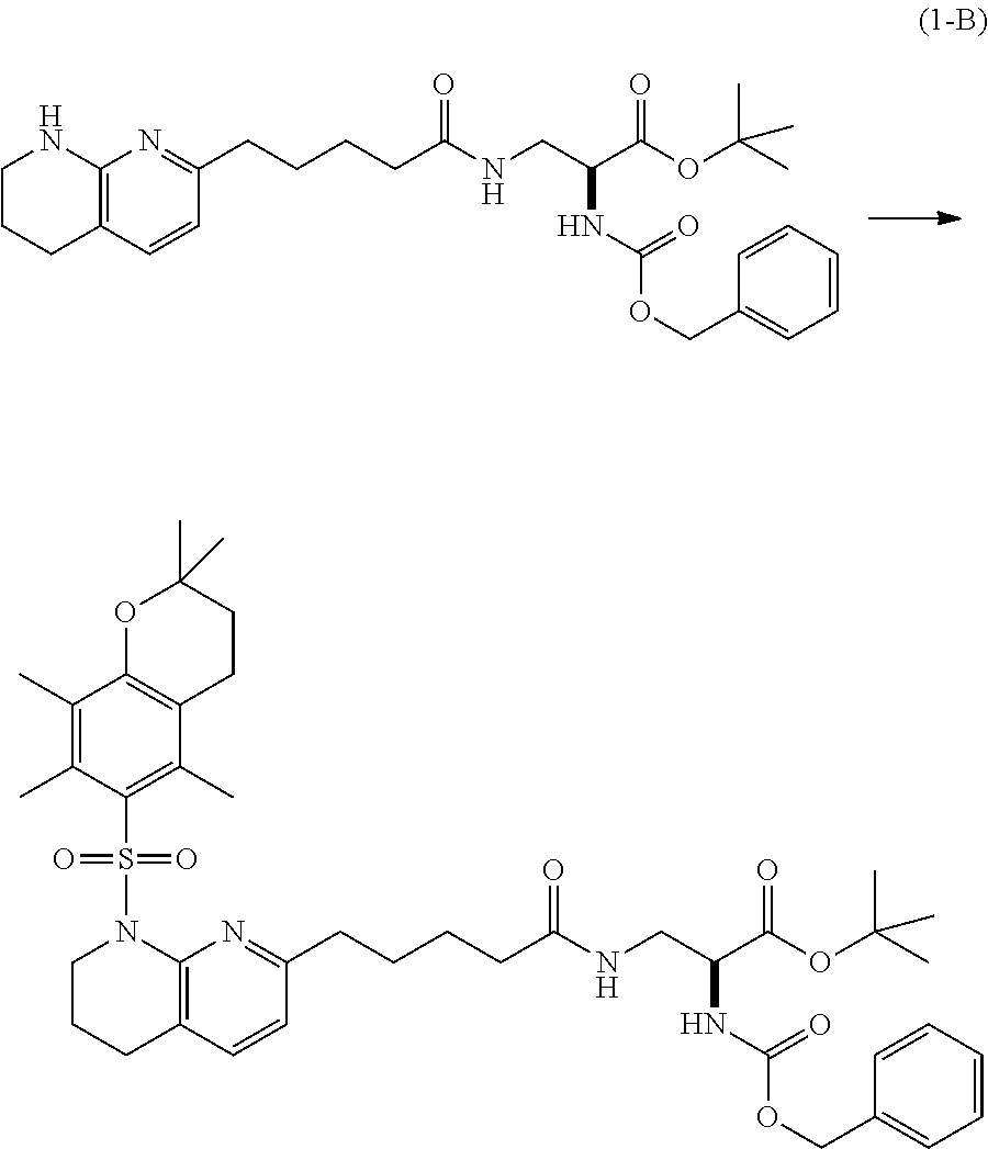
C12=C(C=CC(CCCCC(=O)NCC(C(=O)OC(C)(C)C)NC(=O)OCC3=CC=CC=C3)=N1)CCCN2.C12=C(C=CC(CCCCC(=O)NCC(C(=O)OC(C)(C)C)NC(=O)OCC3=CC=CC=C3)=N1)CCCN2S(=O)(=O)C1=C(C)C2=C(C(C)=C1C)OC(C)(C)CC2
